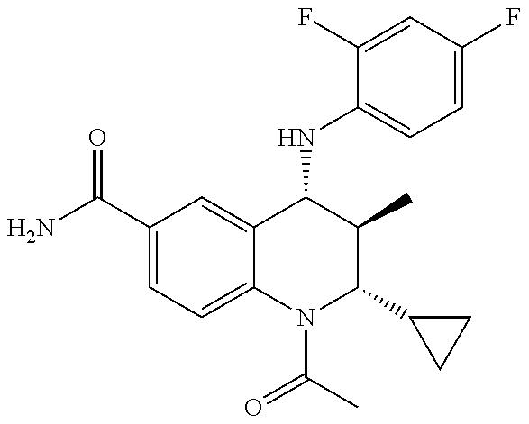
C1(C(=O)N)=CC=C2C(=C1)C(NC1=CC=C(F)C=C1F)C(C)C(C1CC1)N2C(C)=O
